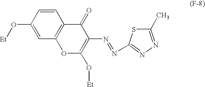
N(=NC1=C(O[Et])OC2=C(C1=O)C=CC(O[Et])=C2)C1=NN=C(C)S1
